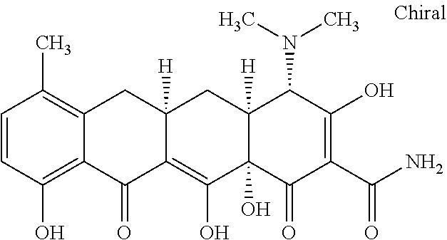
C12([H])C(O)(C(=O)C(C(N)=O)=C(O)C1N(C)C)C(O)=C1C([H])(C2)CC2=C(C)C=CC(O)=C2C1=O
